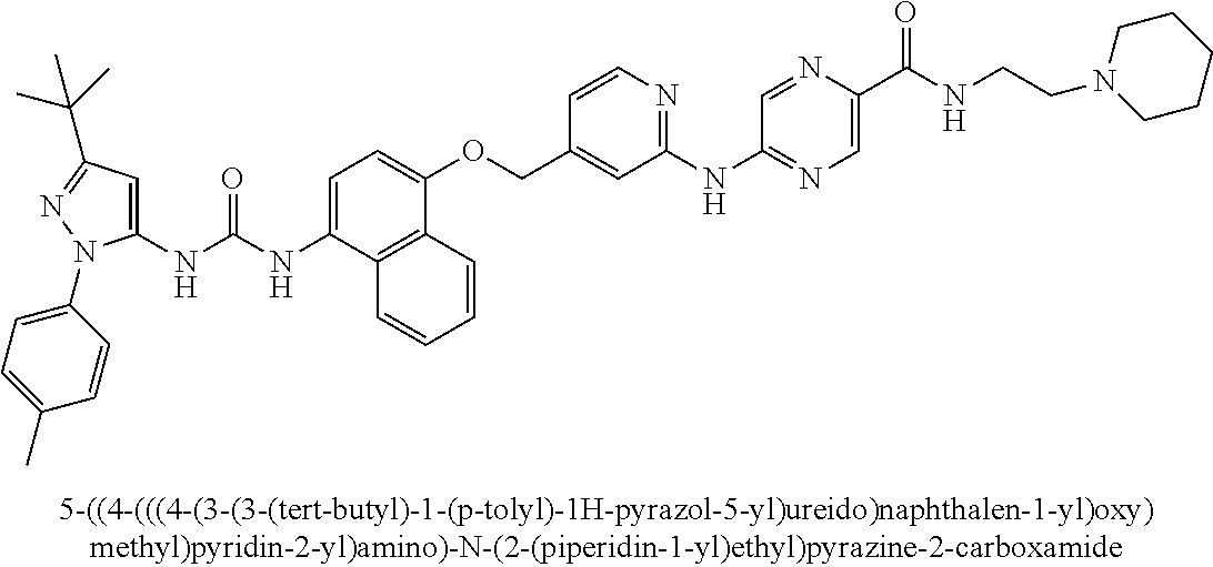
N(C(NC1=CC(C(C)(C)C)=NN1C1=CC=C(C)C=C1)=O)C1=CC=C(OCC2=CC(NC3=NC=C(C(NCCN4CCCCC4)=O)N=C3)=NC=C2)C2=C1C=CC=C2
